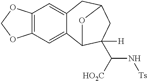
C12=C(C=C3C(=C1)CC1CC([H])(C([HO2C])N[Ts])C3O1)OCO2
